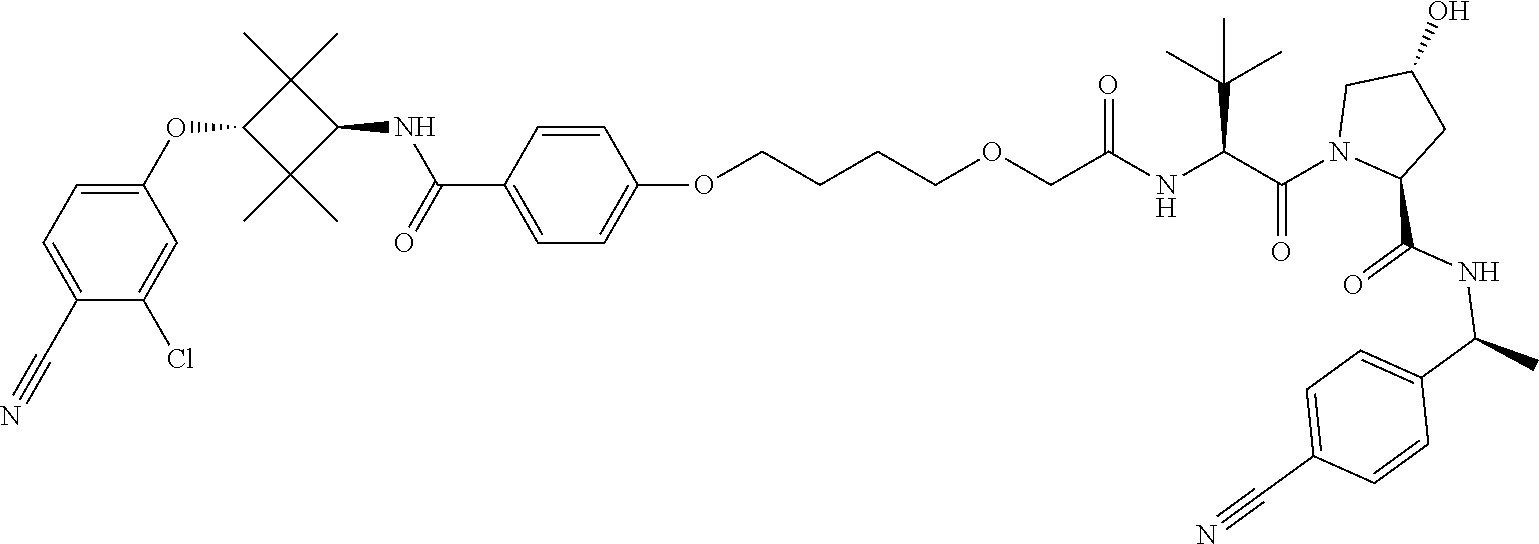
C1=CC(C(NC2C(C)(C)C(OC3=CC=C(C#N)C(Cl)=C3)C2(C)C)=O)=CC=C1OCCCCOCC(NC(C(N1CC(O)CC1C(NC(C1=CC=C(C#N)C=C1)C)=O)=O)C(C)(C)C)=O
